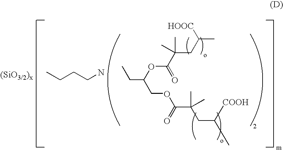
CCCCN.C(C(OC(=O)C(CC([HOOC])C)(C)C)COC(=O)C(C)(CC([COOH])C)C)C
